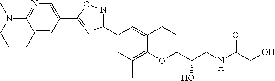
C1(N(CC)C)=NC=C(C2=NC(C3=CC(C)=C(OCC(CNC(CO)=O)O)C(CC)=C3)=NO2)C=C1C
